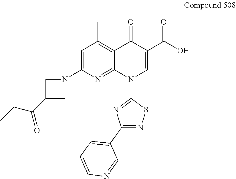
C1=C(N2CC(C(CC)=O)C2)N=C2C(=C1C)C(=O)C(C(O)=O)=CN2C1=NC(C2=CC=CN=C2)=NS1
